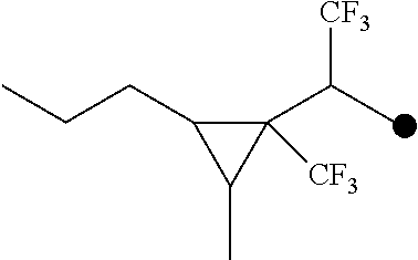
C1([CF3])(C(C)[CF3])C(CCC)C1C
